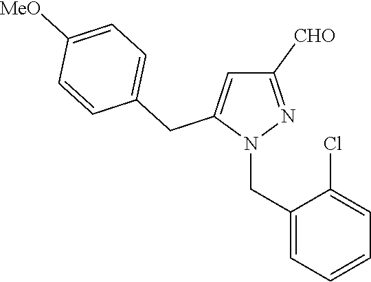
N1(CC2=CC=CC=C2Cl)N=C([CHO])C=C1CC1=CC=C([MeO])C=C1
